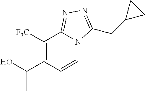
OC(C1=C([F3C])C2=NN=C(CC3CC3)N2C=C1)C
